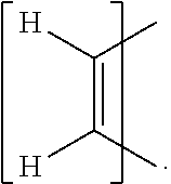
C(=C(C)[H])([H])C
